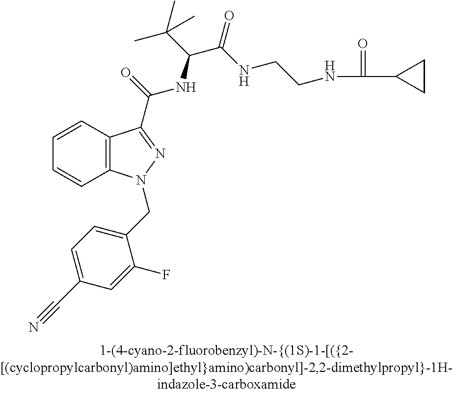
C1=CC2=C(C=C1)N(CC1=CC=C(C#N)C=C1F)N=C2C(NC(C(C)(C)C)C(NCCNC(C1CC1)=O)=O)=O
